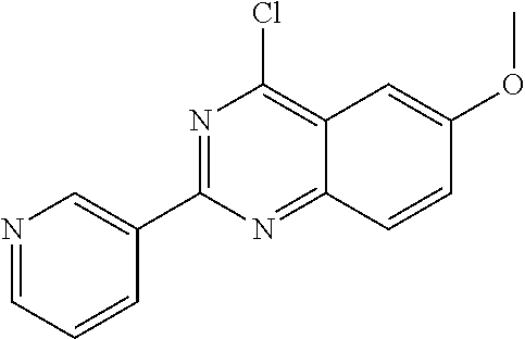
N1=C(C2=CN=CC=C2)N=C2C(=C1Cl)C=C(OC)C=C2
